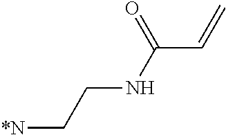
[*N]CCNC(C=C)=O
